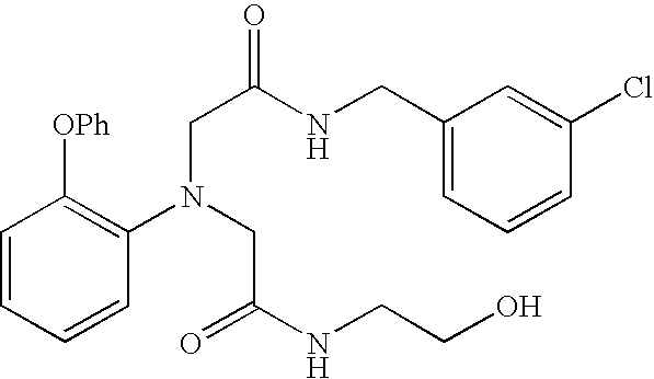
C1=CC=CC(N(CC(=O)NCCO)CC(NCC2=CC=CC(Cl)=C2)=O)=C1[OPh]
